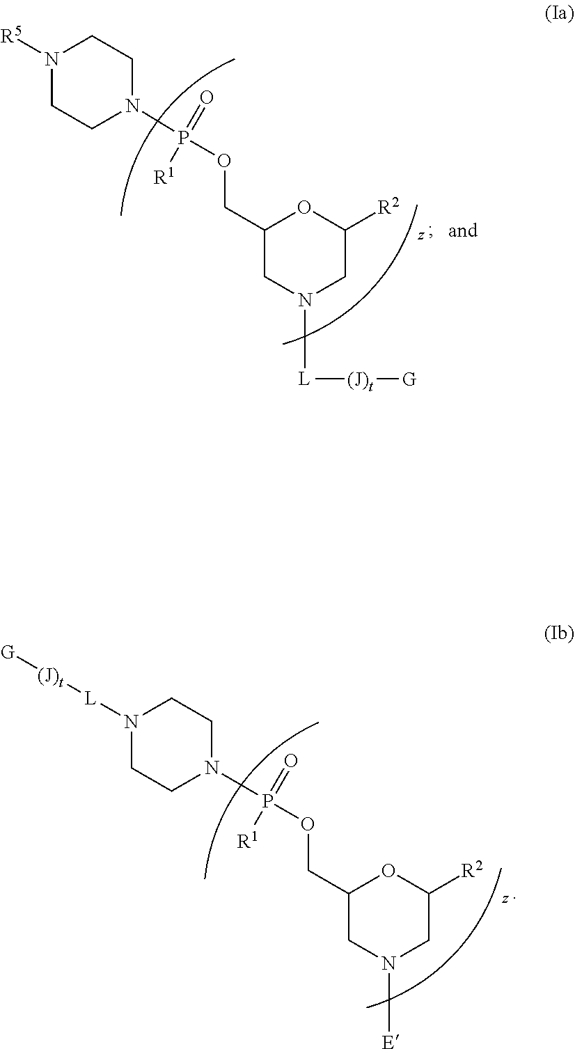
N1([L][(J)t][G])CCN(P(OCC2CN([E])CC([R2])O2)(=O)[R1])CC1.N1([R5])CCN(P(OCC2CN([L][(J)t][G])CC([R2])O2)(=O)[R1])CC1
